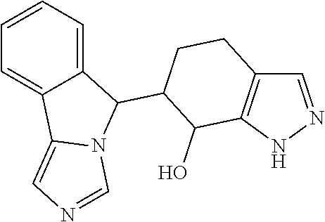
C12=CC=CC=C1C1=CN=CN1C2C1C(O)C2=C(CC1)C=NN2
